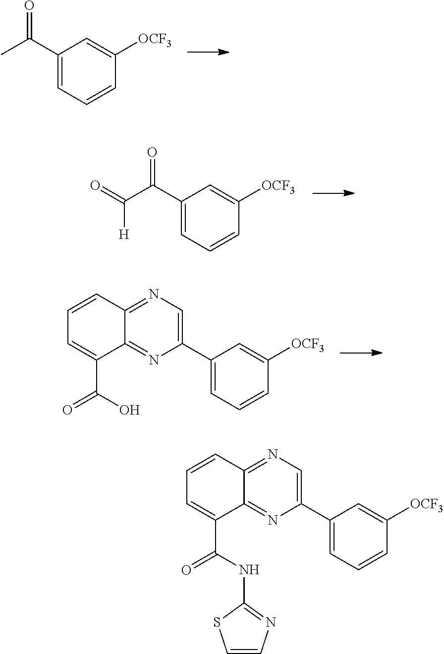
C1(C(C)=O)=CC=CC([OCF3])=C1.C1(C(C(=O)[H])=O)=CC=CC([OCF3])=C1.C1=CC2=NC=C(C3=CC=CC([OCF3])=C3)N=C2C(C(=O)O)=C1.C1=CC2=NC=C(C3=CC=CC([OCF3])=C3)N=C2C(C(=O)NC2=NC=CS2)=C1
